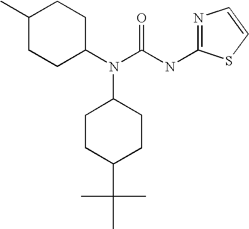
C1(N(C(=O)NC2=NC=CS2)C2CCC(C(C)(C)C)CC2)CCC(C)CC1
